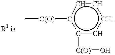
c1([C(O)]O)ccccc1[C(O)]C
